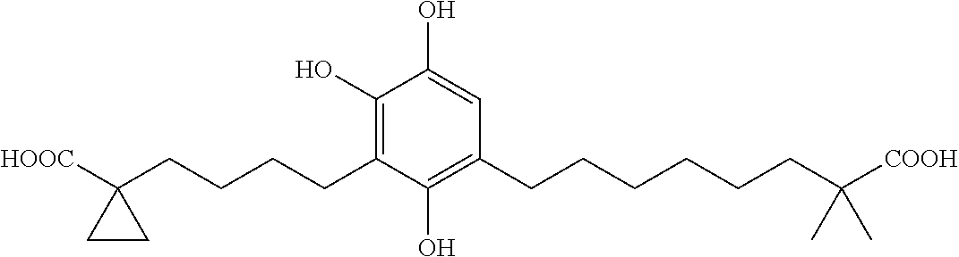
C1(O)=C(CCCCC2([HOOC])CC2)C(O)=C(CCCCCCC([COOH])(C)C)C=C1O
